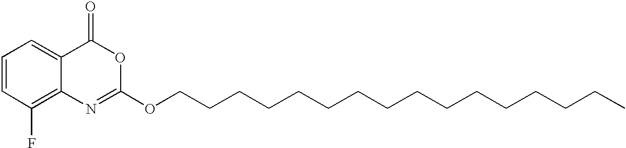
C1=CC(F)=C2C(=C1)C(=O)OC(OCCCCCCCCCCCCCCCC)=N2
